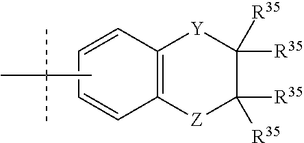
C1=CC2=C(C=C1)[Z]C([R35])([R35])C([R35])([R35])[Y]2.CC(C)(C)C
